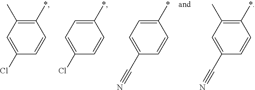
C1=CC(Cl)=CC(C)=C1*.C1=CC(Cl)=CC=C1*.C1=CC(C#N)=CC=C1*.C1=CC(C#N)=CC(C)=C1*
